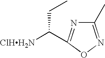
N1=C(C([ClHH2N])CC)ON=C1C
